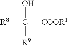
[R8]C([COOR1])(O)[R9]
